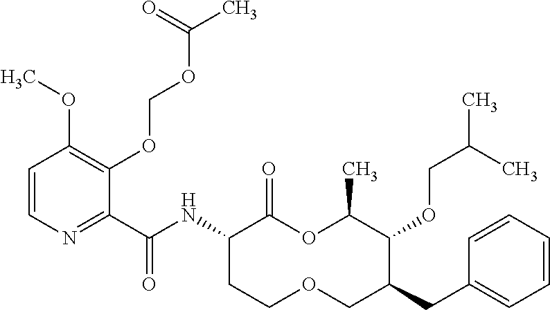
C1(C(NC2C(=O)OC(C)C(OCC(C)C)C(CC3=CC=CC=C3)COCC2)=O)=NC=CC(OC)=C1OCOC(C)=O
